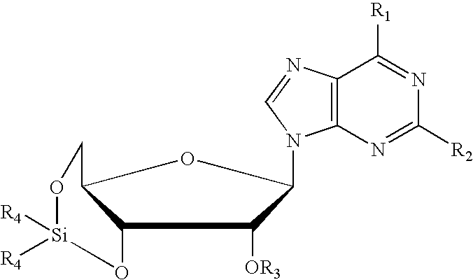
C12O[Si]([R4])([R4])OCC1OC(N1C3=C(N=C1)C([R1])=NC([R2])=N3)C2[OR3]
